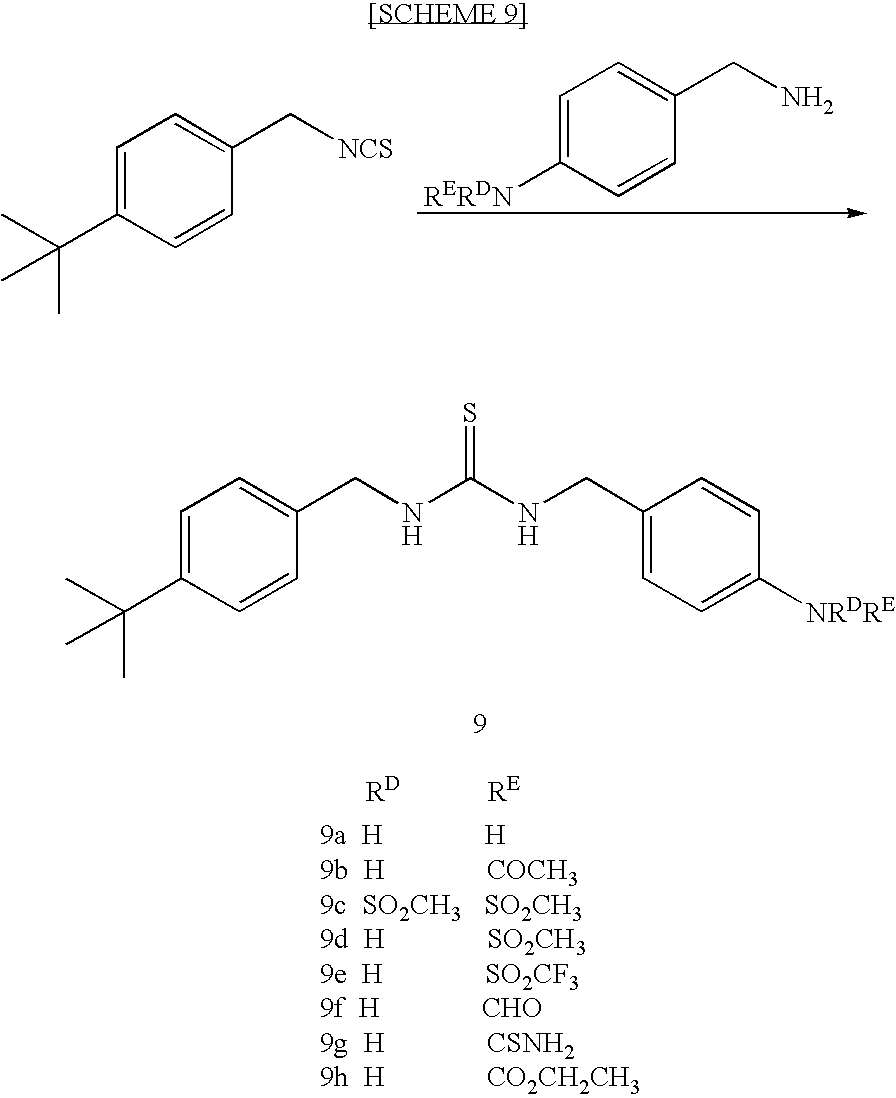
C1=C(C(C)(C)C)C=CC(C[NCS])=C1.C1=C([RERDN])C=CC(CN)=C1.C1=C(C(C)(C)C)C=CC(CNC(NCC2=CC=C([NRDRE])C=C2)=S)=C1
